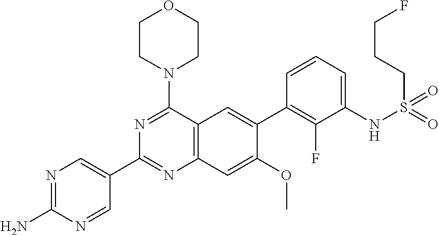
C12=C(C=C(OC)C(C3=C(F)C(NS(CCCF)(=O)=O)=CC=C3)=C1)N=C(C1=CN=C(N)N=C1)N=C2N1CCOCC1
